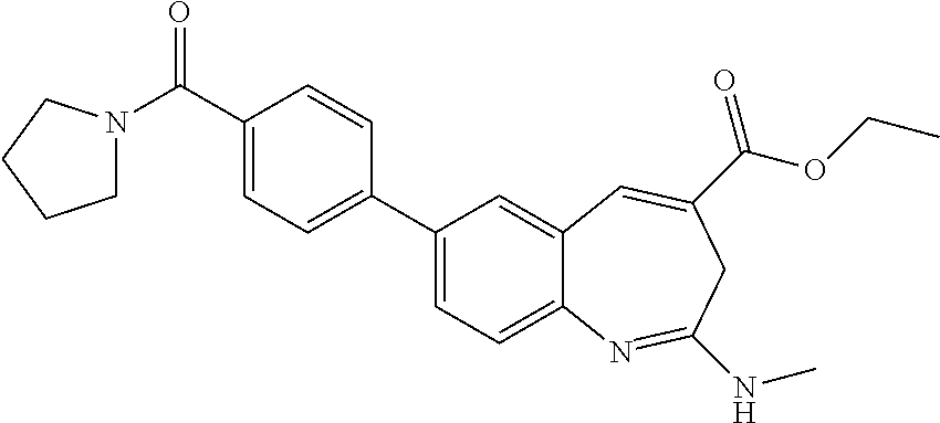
C1(C(=O)N2CCCC2)=CC=C(C2=CC=C3C(=C2)C=C(C(OCC)=O)CC(NC)=N3)C=C1
